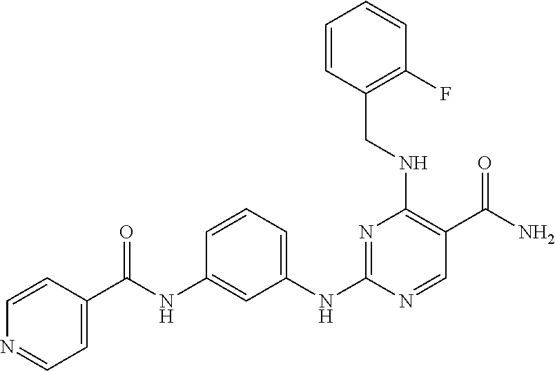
C1(CNC2=C(C(N)=O)C=NC(NC3=CC=CC(NC(=O)C4=CC=NC=C4)=C3)=N2)=C(F)C=CC=C1
